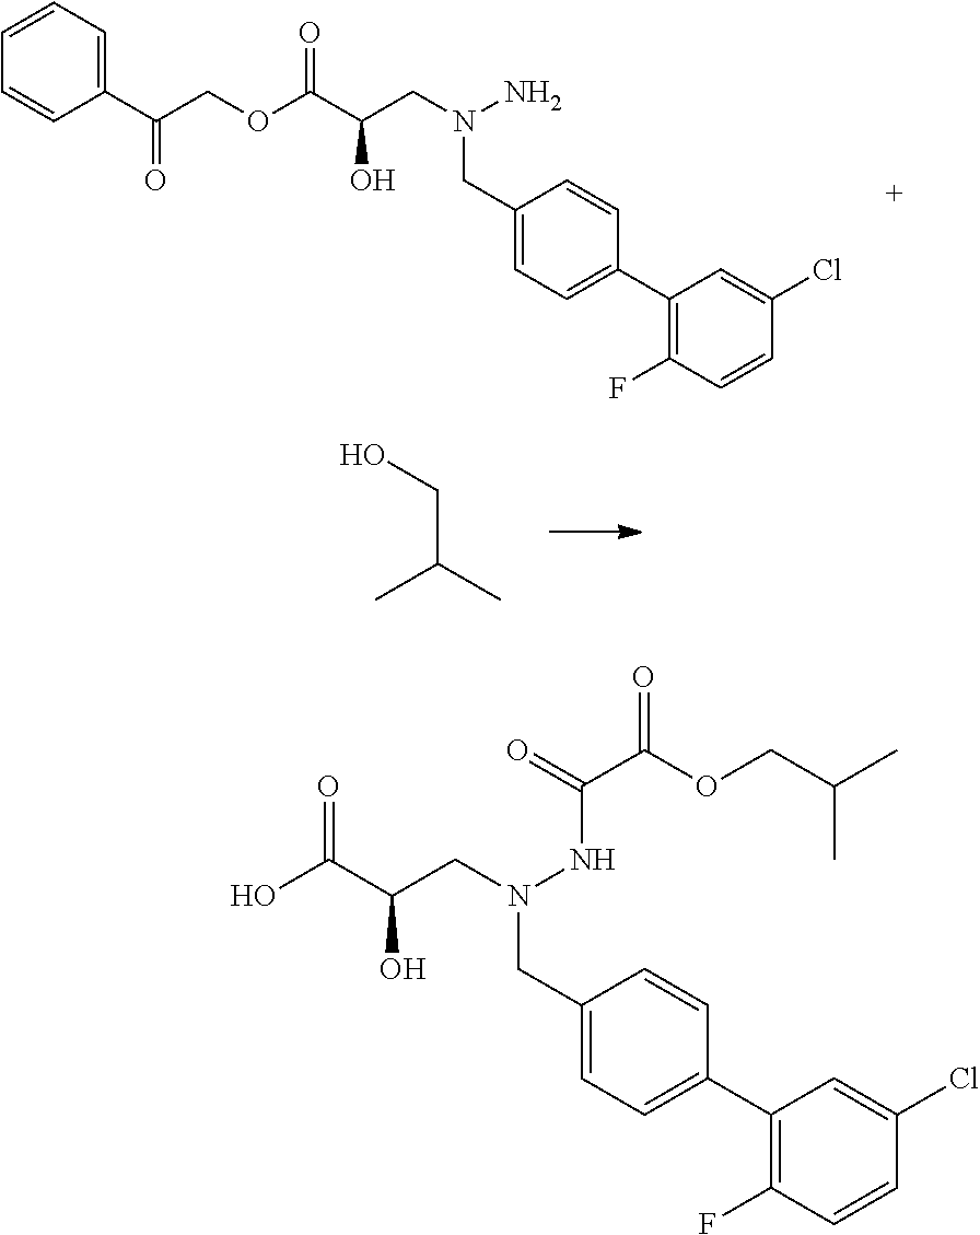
O(C(C(CN(N)CC1=CC=C(C2=C(F)C=CC(Cl)=C2)C=C1)O)=O)CC(C1=CC=CC=C1)=O.C(C(C)C)O.OC(C(CN(NC(C(OCC(C)C)=O)=O)CC1=CC=C(C2=C(F)C=CC(Cl)=C2)C=C1)O)=O
